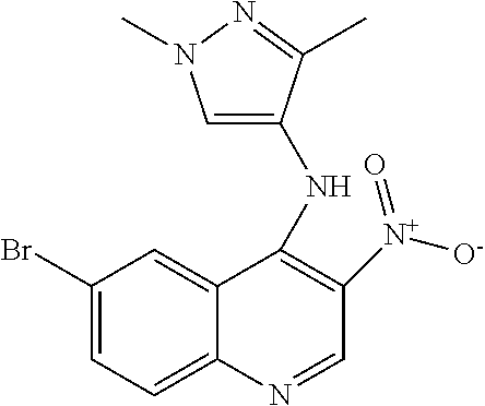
C1(Br)=CC=C2C(=C1)C(NC1=CN(C)N=C1C)=C([N+]([O-])=O)C=N2
